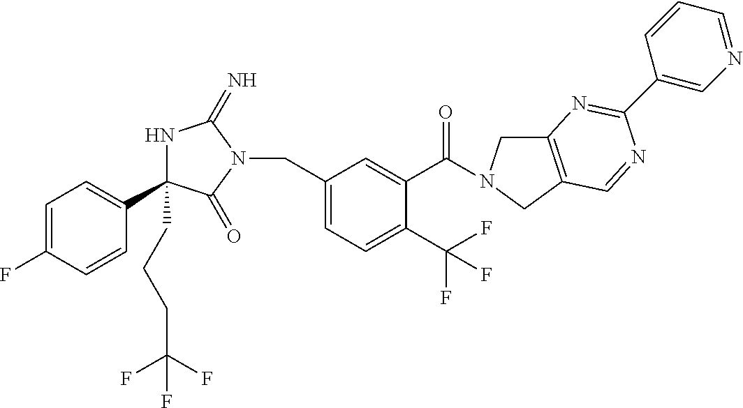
N1C(CCCC(F)(F)F)(C2=CC=C(F)C=C2)C(=O)N(CC2=CC=C(C(F)(F)F)C(C(=O)N3CC4=C(C3)C=NC(C3=CN=CC=C3)=N4)=C2)C1=N
